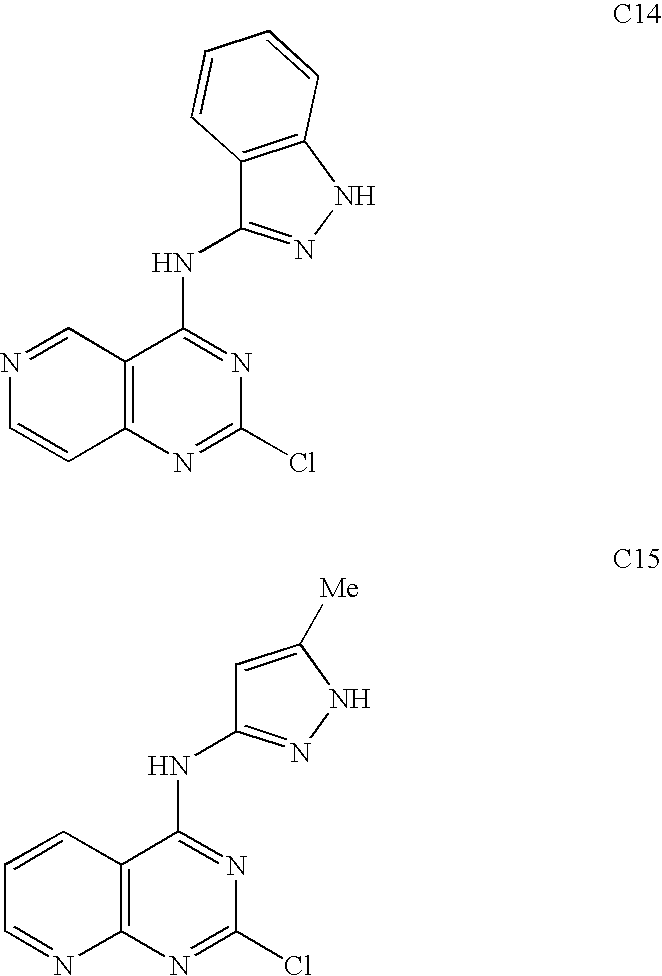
C12=C(NN=C1NC1=NC(Cl)=NC3=C1C=NC=C3)C=CC=C2.C1=C([Me])NN=C1NC1=NC(Cl)=NC2=C1C=CC=N2
